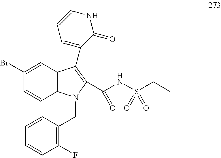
C12=C(C=C(Br)C=C1)C(C1=CC=CNC1=O)=C(C(NS(CC)(=O)=O)=O)N2CC1=C(F)C=CC=C1
